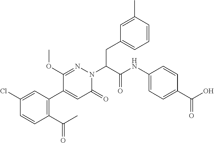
C1(Cl)=CC(C2=CC(=O)N(C(C(=O)NC3=CC=C(C(=O)O)C=C3)CC3=CC=CC(C)=C3)N=C2OC)=C(C(C)=O)C=C1
